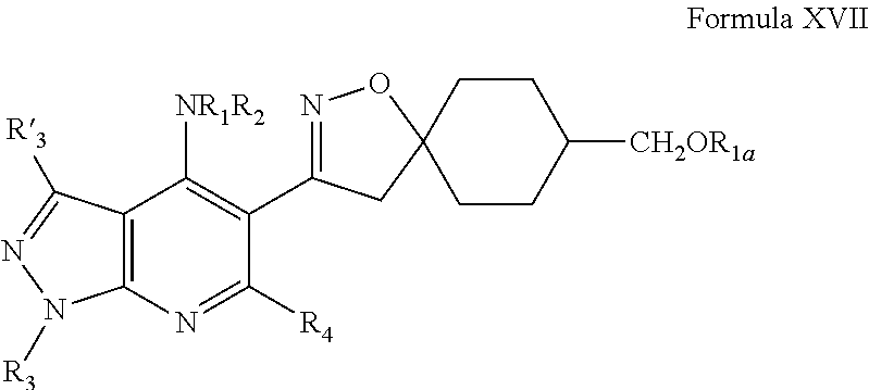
C1(C2=NOC3(C2)CCC([CH2OR1a])CC3)=C([NR1R2])C2=C(N=C1[R4])N([R3])N=C2[R3]
